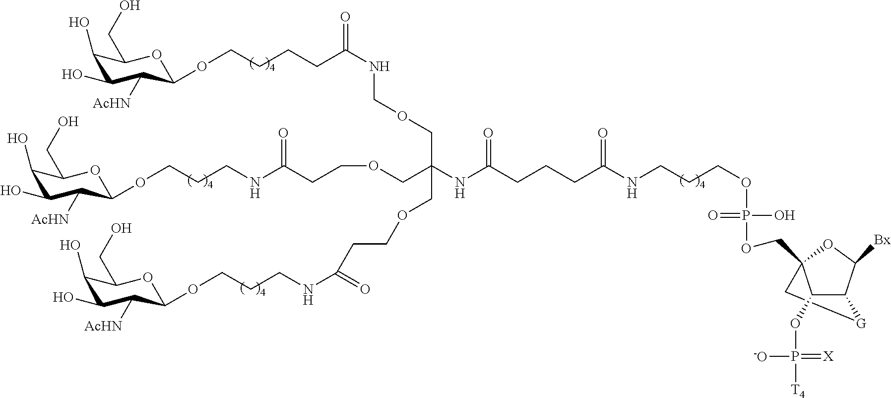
C1C2(COP(OCCCNC(CCCC(NC(COCNC(CCCCOC3C([AcHN])C(O)C(O)C(CO)O3)=O)(COCCC(NCCCOC3C([AcHN])C(O)C(O)C(CO)O3)=O)COCCC(NCCCOC3C([AcHN])C(O)C(O)C(CO)O3)=O)=O)=O)(O)=O)C(OP([T4])(=[X])[-O])C(C([Bx])O2)[G]1
